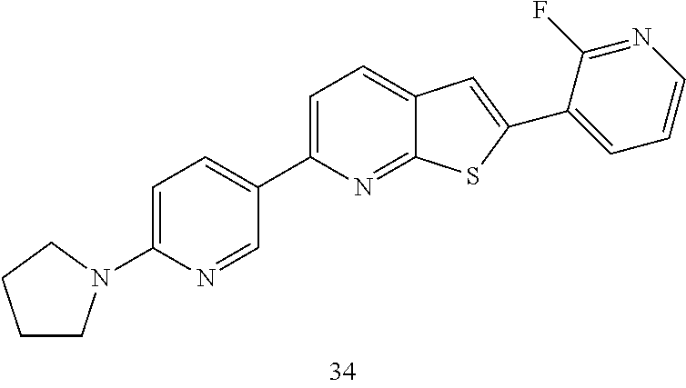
C1=C(N2CCCC2)N=CC(C2=CC=C3C(=N2)SC(C2=CC=CN=C2F)=C3)=C1
